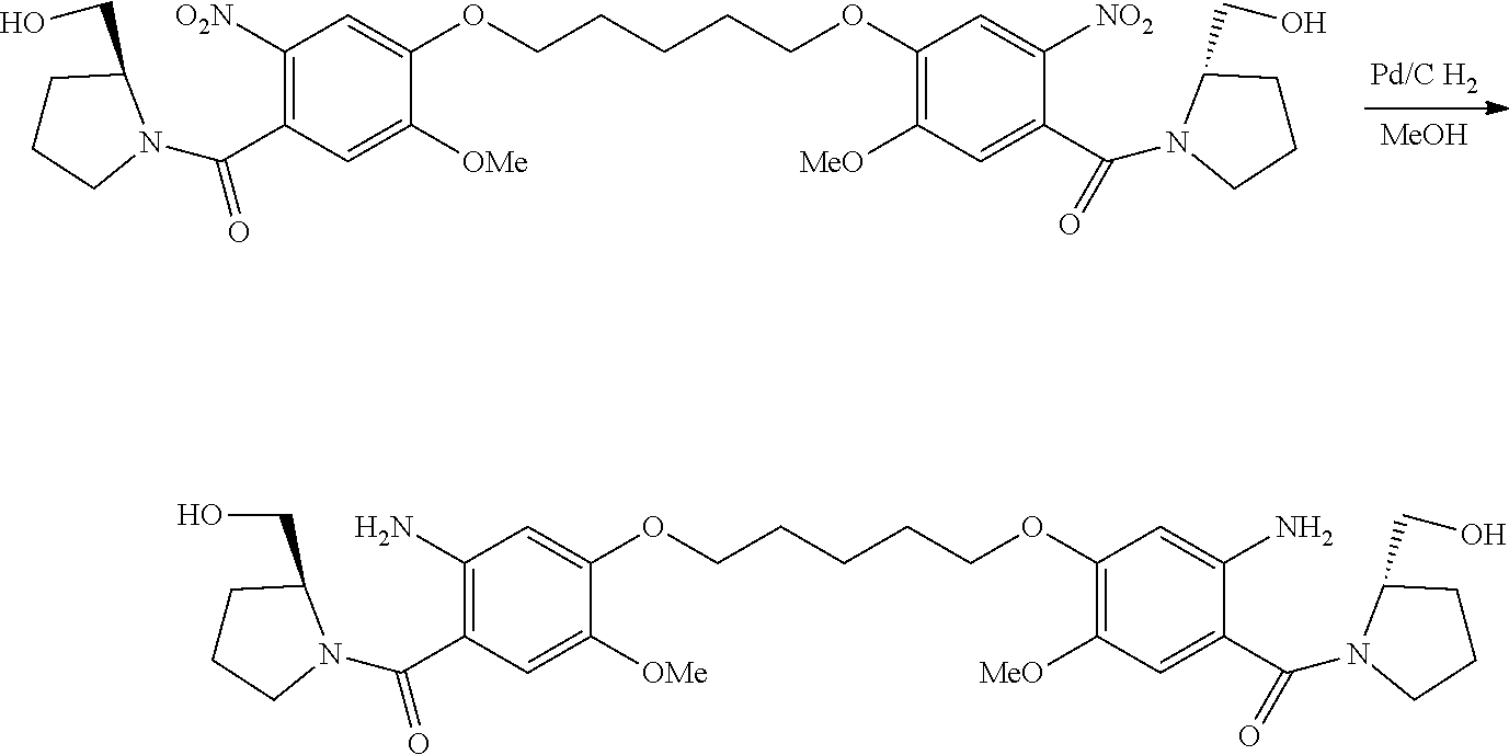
C1(C(N2C(CO)CCC2)=O)=C([O2N])C=C(OCCCCCOC2=C([MeO])C=C(C(N3CCCC3CO)=O)C([NO2])=C2)C([OMe])=C1.[MeOH].C1(C(N2C(CO)CCC2)=O)=C(N)C=C(OCCCCCOC2=C([MeO])C=C(C(N3CCCC3CO)=O)C(N)=C2)C([OMe])=C1
